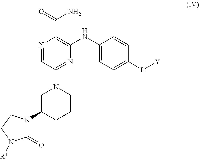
N1=CC(N2CC(N3C(=O)N([R1])CC3)CCC2)=NC(NC2=CC=C([L][Y])C=C2)=C1C(=O)N
